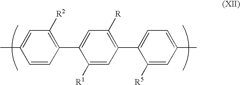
C1=CC(C2=CC([R])=C(C3=CC=C(C)C=C3[R5])C=C2[R1])=C([R2])C=C1C
